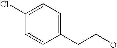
C1(Cl)=CC=C(CCO)C=C1
